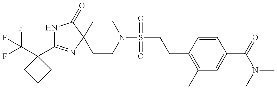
N1C(C2(C(F)(F)F)CCC2)=NC2(C1=O)CCN(S(CCC1=C(C)C=C(C(=O)N(C)C)C=C1)(=O)=O)CC2
